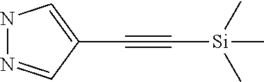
N1N=CC(C#C[Si](C)(C)C)=C1
